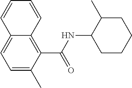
C1=CC2=CC=C(C)C(C(NC3CCCCC3C)=O)=C2C=C1
